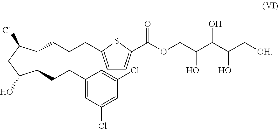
C1(CCCC2=CC=C(C(OCC(C(O)C(O)C[OH])O)=O)S2)C(CCC2=CC(Cl)=CC(Cl)=C2)C(O)CC1Cl
